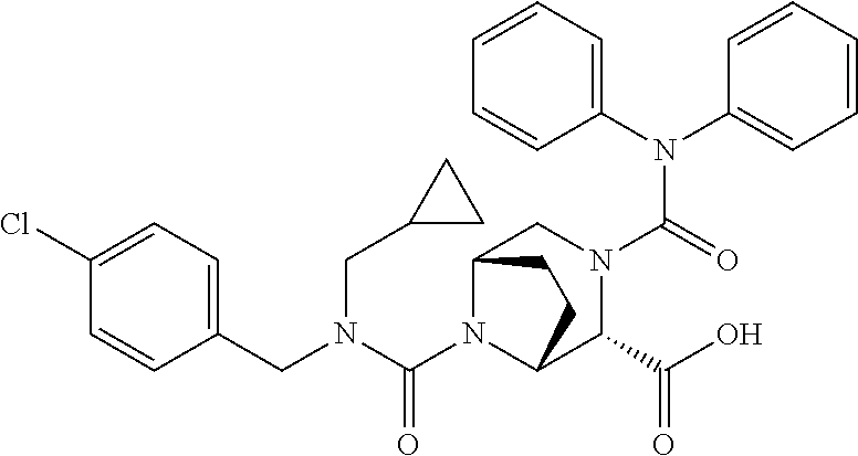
C1=CC(Cl)=CC=C1CN(C(N1C2C(C(O)=O)N(C(N(C3=CC=CC=C3)C3=CC=CC=C3)=O)CC1CC2)=O)CC1CC1
